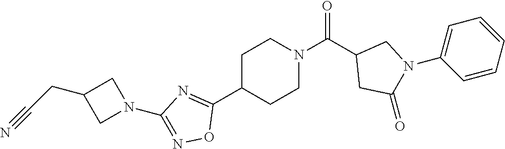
C1C(C2=NC(N3CC(CC#N)C3)=NO2)CCN(C(C2CC(=O)N(C3=CC=CC=C3)C2)=O)C1
